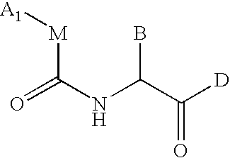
[A1][M]C(NC(C([D])=O)B)=O
